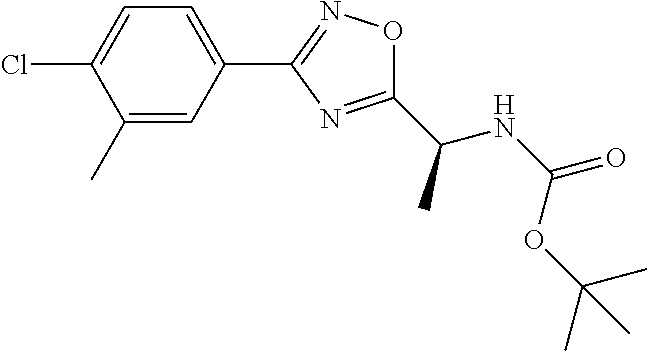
C1=C(Cl)C(C)=CC(C2=NOC(C(NC(=O)OC(C)(C)C)C)=N2)=C1
